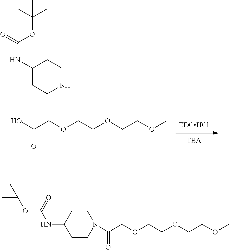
OC(COCCOCCOC)=O.N(C(=O)OC(C)(C)C)C1CCNCC1.C(COCCOCCOC)(=O)N1CCC(NC(OC(C)(C)C)=O)CC1
